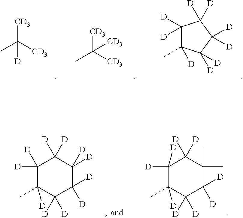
CC([CD3])([CD3])[D].CC([CD3])([CD3])[CD3].C1([D])([D])C(C)([D])C([D])([D])C([D])([D])C1([D])[D].C1([D])([D])C(C)([D])C([D])([D])C([D])([D])C([D])([D])C1([D])[D].C1([D])([D])C(C)([D])C([D])([D])C([D])([D])C(C)(C)C1([D])[D]
